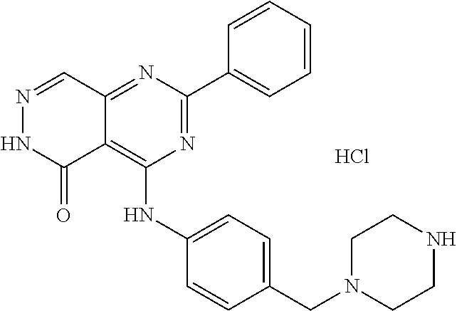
N1=CC2=NC(C3=CC=CC=C3)=NC(NC3=CC=C(CN4CCNCC4)C=C3)=C2C(=O)N1.Cl
